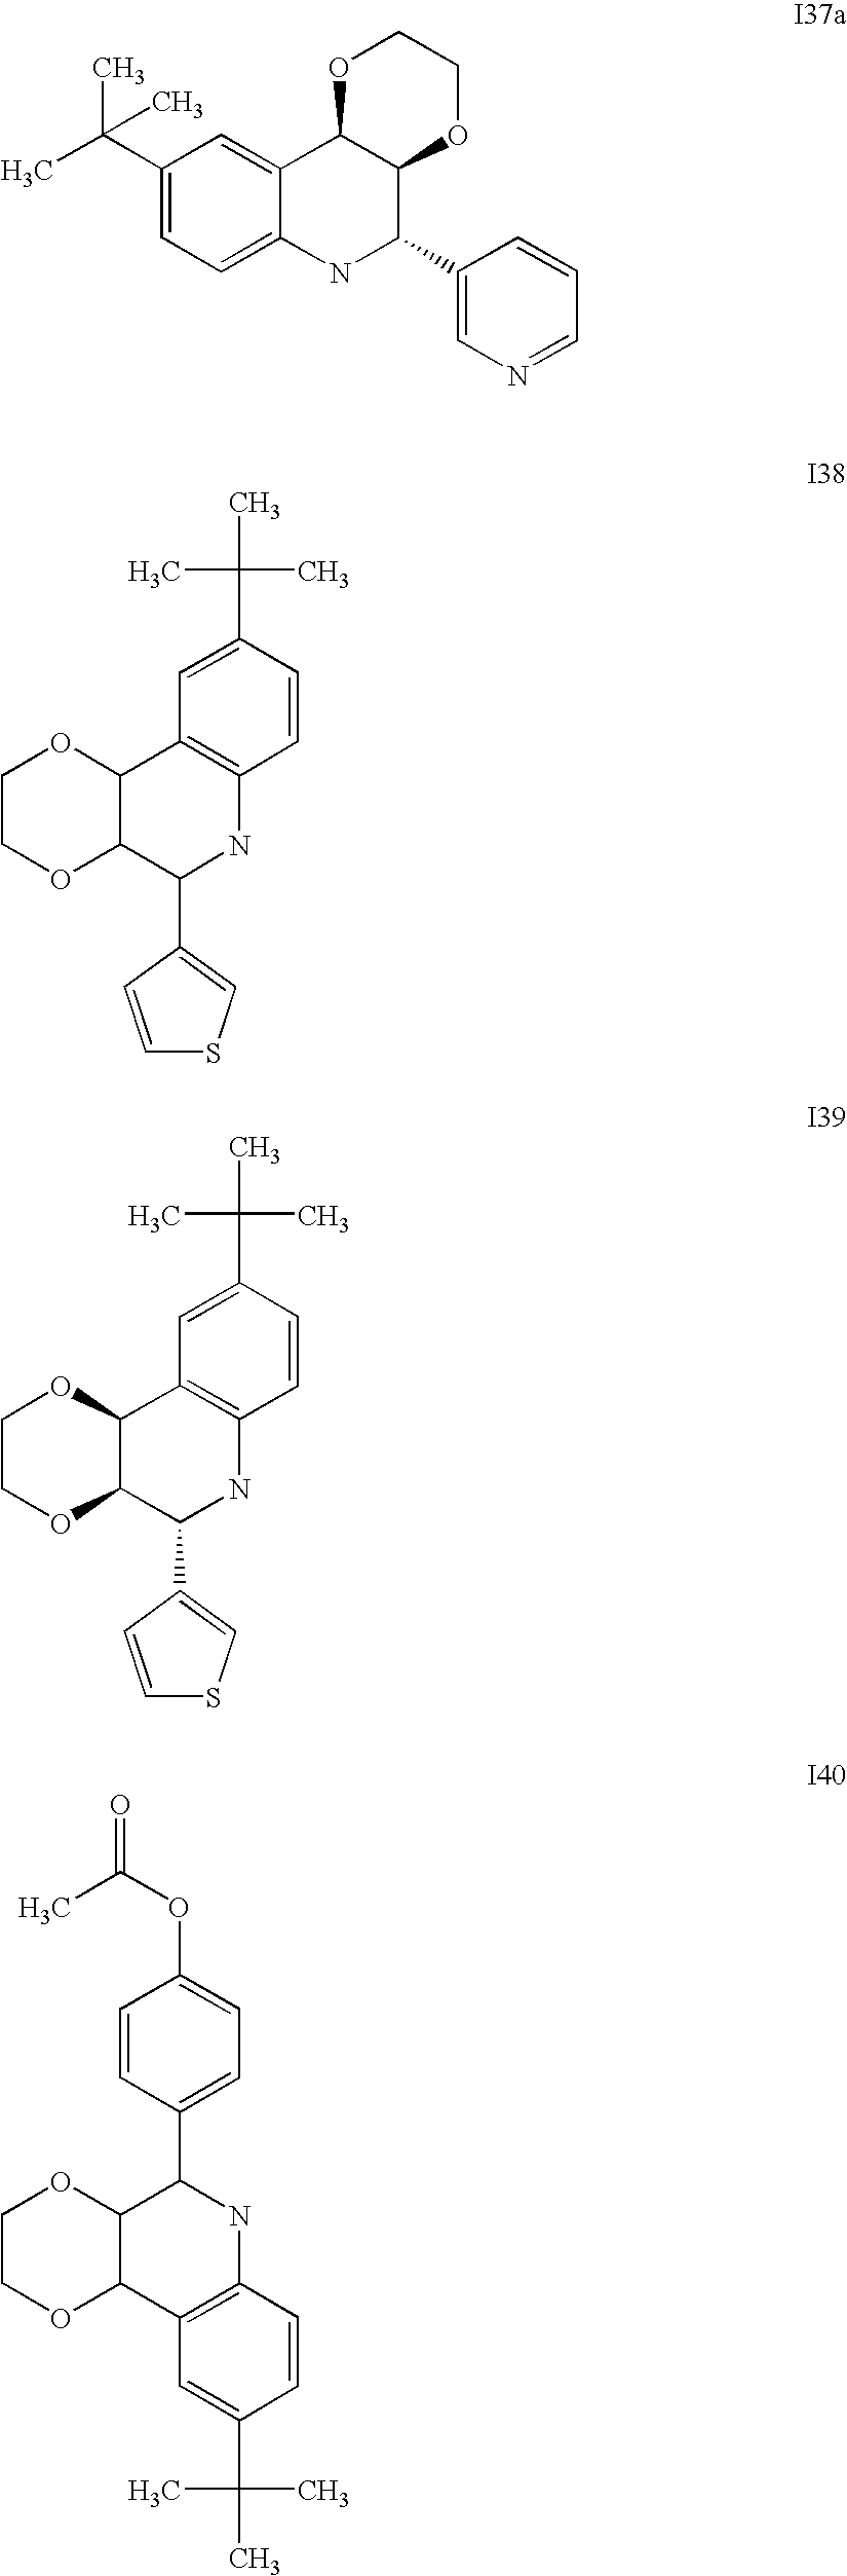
C1(C(C)(C)C)=CC=C2C(=C1)C1C(C(C3=CN=CC=C3)N2)OCCO1.C1=C(C(C)(C)C)C=CC2=C1C1C(C(C3=CSC=C3)N2)OCCO1.C1=C(C(C)(C)C)C=CC2=C1C1C(C(C3=CSC=C3)N2)OCCO1.C1(C2=CC=C(OC(C)=O)C=C2)NC2=C(C3C1OCCO3)C=C(C(C)(C)C)C=C2
